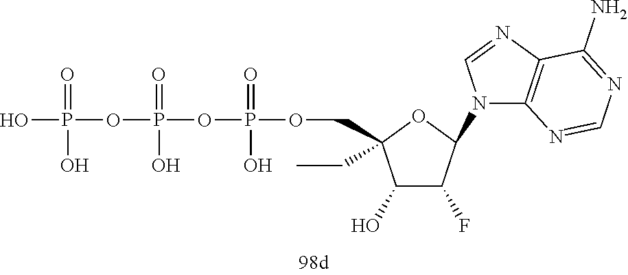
O(P(=O)(O)OCC1(CC)C(O)C(F)C(N2C3=C(N=C2)C(N)=NC=N3)O1)P(OP(O)(=O)O)(=O)O
